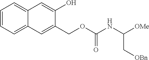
C1=CC=C2C(=C1)C=C(O)C(COC(NC([OMe])C[OBn])=O)=C2
